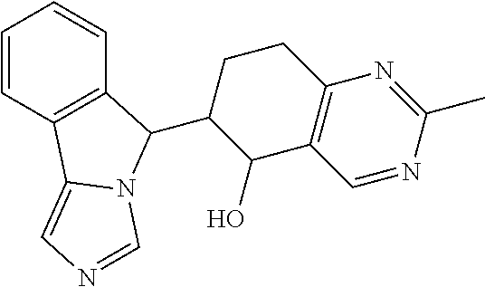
C1=CC2=C(C=C1)C(C1C(O)C3=C(CC1)N=C(C)N=C3)N1C2=CN=C1
